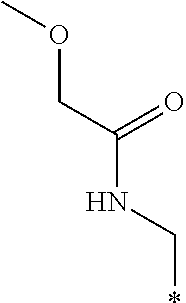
C(NC*)(COC)=O
